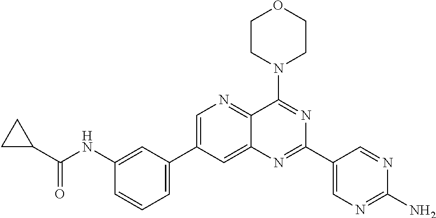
C1=C(C2=CC=CC(NC(=O)C3CC3)=C2)C=C2C(=N1)C(N1CCOCC1)=NC(C1=CN=C(N)N=C1)=N2
